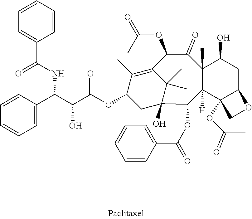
C1=CC=CC(C(NC(C(C(OC2CC3(O)C(C)(C)C(=C2C)C(OC(C)=O)C(=O)C2(C)C([H])(C3OC(C3=CC=CC=C3)=O)C3(OC(C)=O)C(CC2O)OC3)=O)O)C2=CC=CC=C2)=O)=C1
